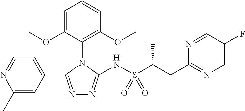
N1=C(C2=CC=NC(C)=C2)N(C2=C(OC)C=CC=C2OC)C(NS(=O)(=O)C(CC2=NC=C(F)C=N2)C)=N1
